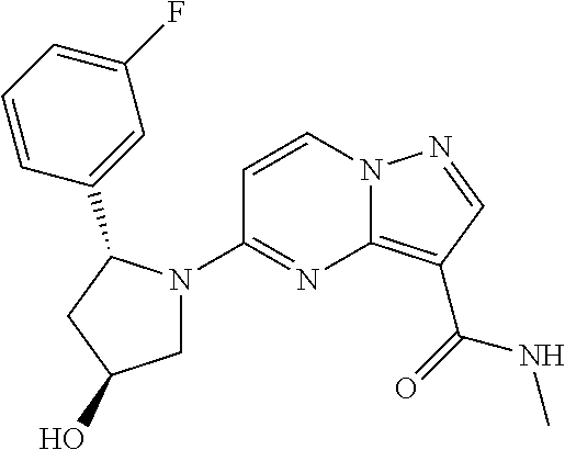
C12=C(C(=O)NC)C=NN1C=CC(N1CC(O)CC1C1=CC(F)=CC=C1)=N2
